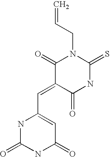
C(=C1C(=O)N(CC=C)C(=S)NC1=O)C1=CC(=O)NC(=O)N1
